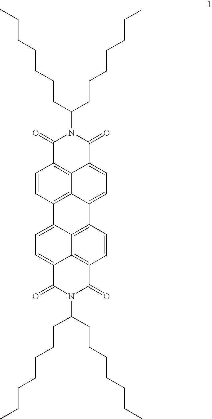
C1(=O)C2=C3C(=CC=C4C3=C(C=C2)C2=CC=C3C5=C(C=CC4=C25)C(=O)N(C(CCCCCCC)CCCCCCC)C3=O)C(=O)N1C(CCCCCCC)CCCCCCC
